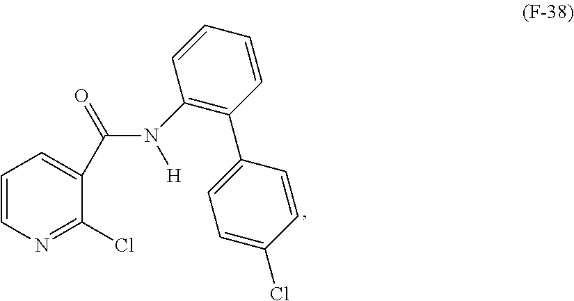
C1=CN=C(Cl)C(C(N([H])C2=C(C3=CC=C(Cl)C=C3)C=CC=C2)=O)=C1
